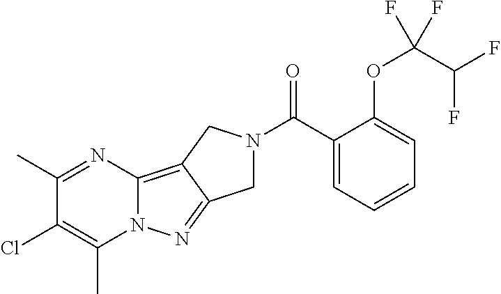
C1(C)=NC2=C3C(=NN2C(C)=C1Cl)CN(C(=O)C1=CC=CC=C1OC(C(F)F)(F)F)C3
